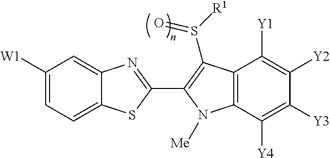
C1([W1])=CC=C2C(=C1)N=C(C1=C(S(=O)[R1])C3=C(C([Y4])=C([Y3])C([Y2])=C3[Y1])N1[Me])S2
